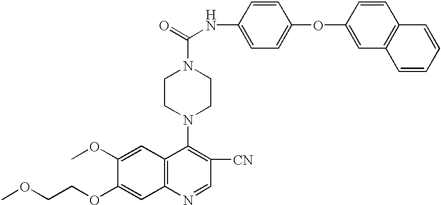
COCCOC1=CC2=C(C=C1OC)C(N1CCN(C(=O)NC3=CC=C(OC4=CC5=C(C=C4)C=CC=C5)C=C3)CC1)=C([CN])C=N2
